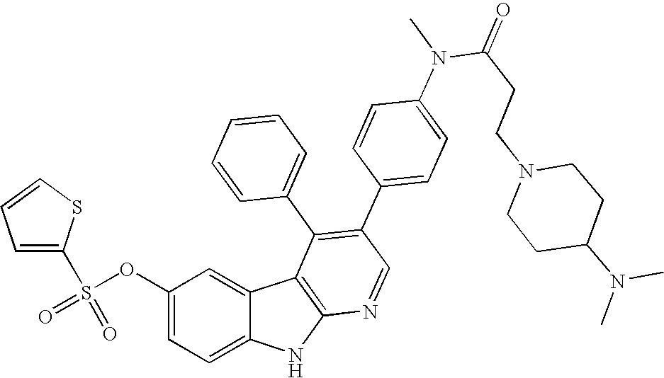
O(C1=CC=C2C(=C1)C1=C(N2)N=CC(C2=CC=C(N(C(CCN3CCC(N(C)C)CC3)=O)C)C=C2)=C1C1=CC=CC=C1)S(=O)(C1=CC=CS1)=O
